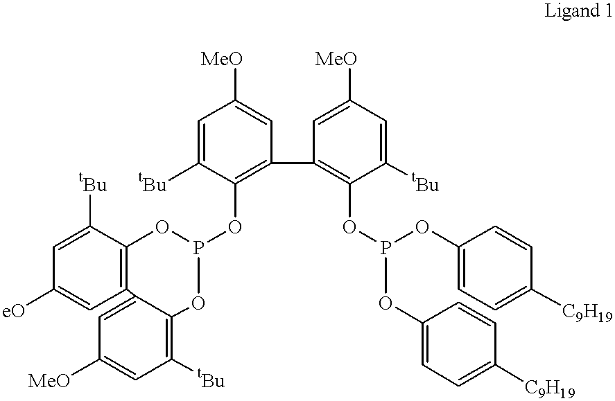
C1=C([tBu])C(OP2OC3=C(C=C([eO])C=C3[tBu])C3=CC([MeO])=CC([tBu])=C3O2)=C(C2=C(OP(OC3=CC=C([C9H19])C=C3)OC3=CC=C([C9H19])C=C3)C([tBu])=CC([MeO])=C2)C=C1[MeO]
